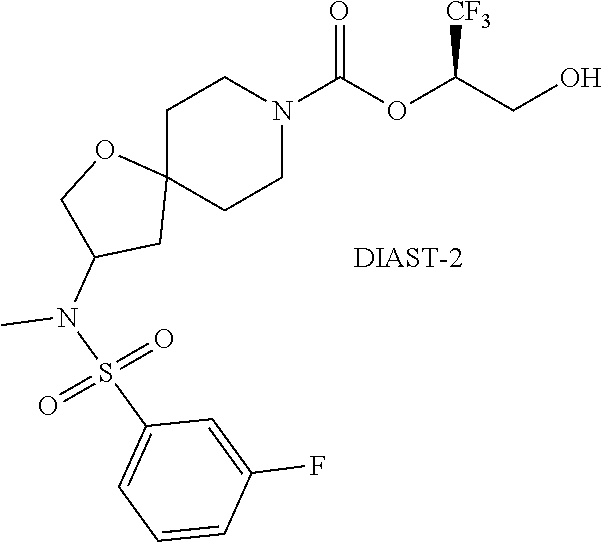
[DIAST-2].C1C2(CCN(C(OC(CO)[CF3])=O)C1)OCC(N(C)S(=O)(=O)C1=CC=CC(F)=C1)C2
